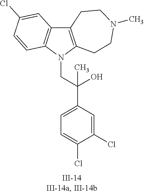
N1(CC(C2=CC=C(Cl)C(Cl)=C2)(O)C)C2=C(C3=C1C=CC(Cl)=C3)CCN(C)CC2
